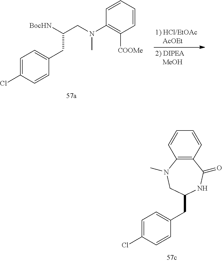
C12=C(C=CC=C1)C(=O)NC(CC1=CC=C(Cl)C=C1)CN2C.C1=C(Cl)C=CC(CC(CN(C2=C([COOMe])C=CC=C2)C)[BocHN])=C1
